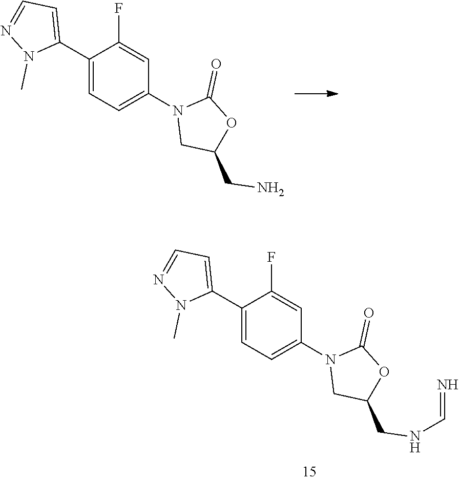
C1C(CN)OC(=O)N1C1=CC=C(C2=CC=NN2C)C(F)=C1.C1C(CNC=N)OC(=O)N1C1=CC=C(C2=CC=NN2C)C(F)=C1
